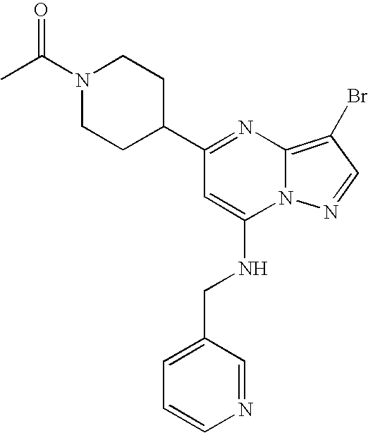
C1(C2=NC3=C(Br)C=NN3C(NCC3=CC=CN=C3)=C2)CCN(C(C)=O)CC1
